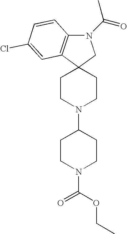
N1(C(=O)C)C2=C(C3(C1)CCN(C1CCN(C(=O)OCC)CC1)CC3)C=C(Cl)C=C2
